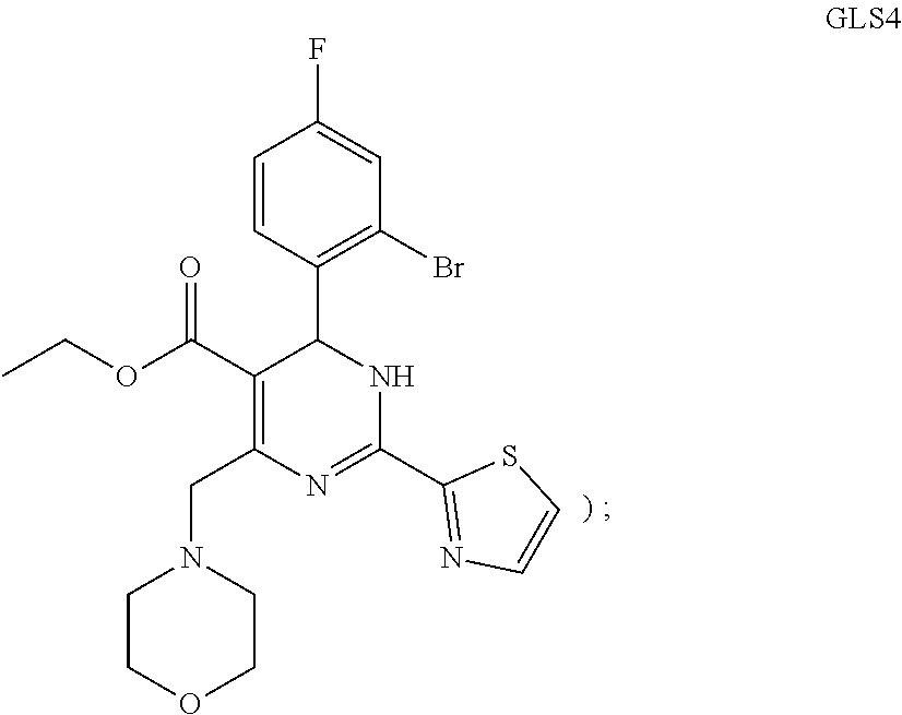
C1=CC(C2C(C(OCC)=O)=C(CN3CCOCC3)N=C(C3=NC=CS3)N2)=C(Br)C=C1F
